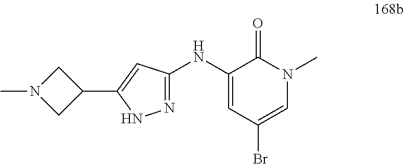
C1(NC2=NNC(C3CN(C)C3)=C2)=CC(Br)=CN(C)C1=O
